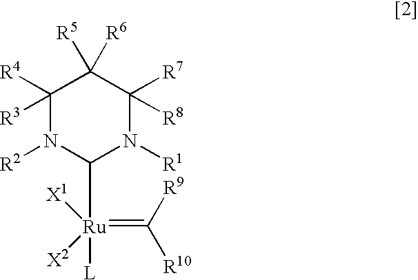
C1([R4])([R3])N([R2])C([Ru](=C([R10])[R9])([L])([X2])[X1])N([R1])C([R7])([R8])C1([R5])[R6]
